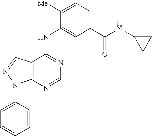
C12=C(C(NC3=CC(C(NC4CC4)=O)=CC=C3[Me])=NC=N1)C=NN2C1=CC=CC=C1
